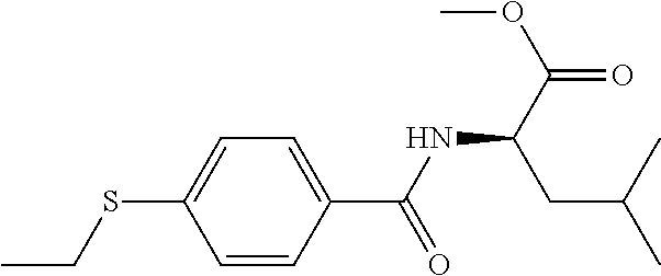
C1=C(C(NC(C(=O)OC)CC(C)C)=O)C=CC(SCC)=C1
